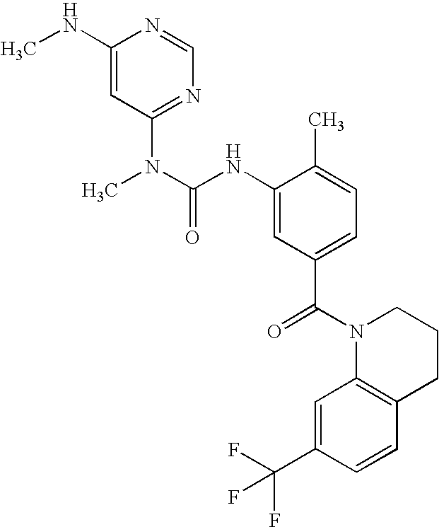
C1(NC)=CC(N(C)C(NC2=CC(C(=O)N3C4=C(C=CC(C(F)(F)F)=C4)CCC3)=CC=C2C)=O)=NC=N1
